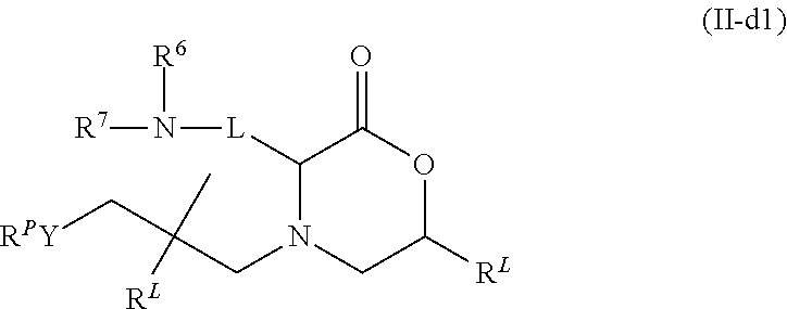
C1([L]N([R7])[R6])N(CC(C[RPY])(C)[RL])CC([RL])OC1=O
